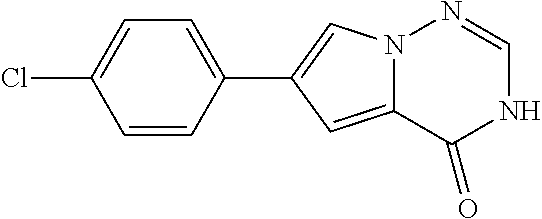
C1=C(Cl)C=CC(C2=CN3C(=C2)C(=O)NC=N3)=C1
